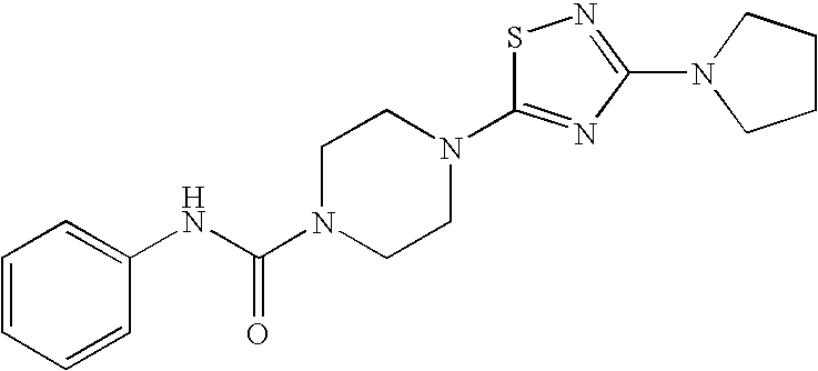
S1C(N2CCN(C(NC3=CC=CC=C3)=O)CC2)=NC(N2CCCC2)=N1
